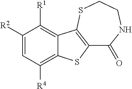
C1(=O)NCCSC2=C1SC1=C([R4])C=C([R2])C([R1])=C12
